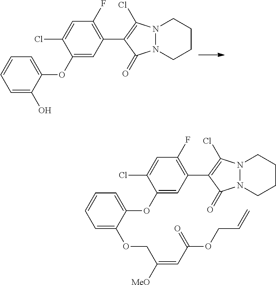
C1(OC2=CC=CC=C2O)=CC(C2=C(Cl)N3N(C2=O)CCCC3)=C(F)C=C1Cl.C1(OC2=CC=CC=C2OCC(=CC(OCC=C)=O)[MeO])=CC(C2=C(Cl)N3N(C2=O)CCCC3)=C(F)C=C1Cl
